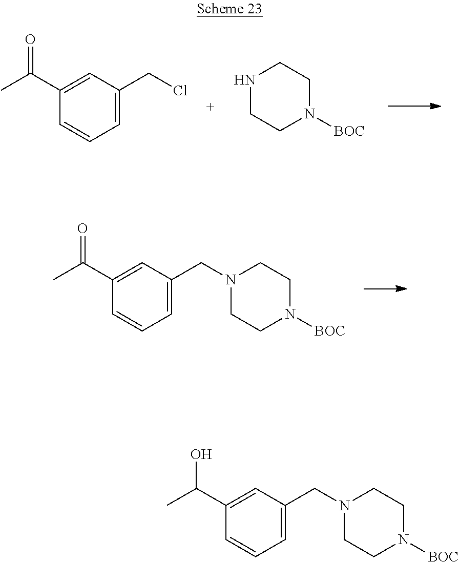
C1=CC=C(CCl)C=C1C(C)=O.N1CCN([BOC])CC1.C1=CC=C(CN2CCN([BOC])CC2)C=C1C(C)=O.C1=CC=C(CN2CCN([BOC])CC2)C=C1C(C)O
